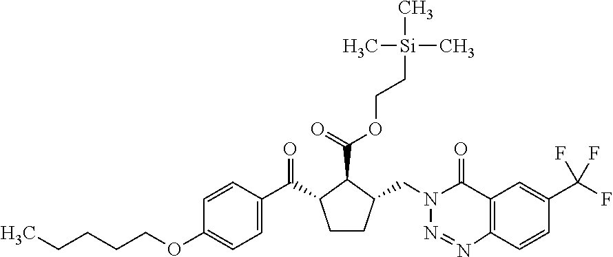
C(CCCOC1=CC=C(C(=O)C2CCC(CN3N=NC4=C(C3=O)C=C(C(F)(F)F)C=C4)C2C(=O)OCC[Si](C)(C)C)C=C1)C
